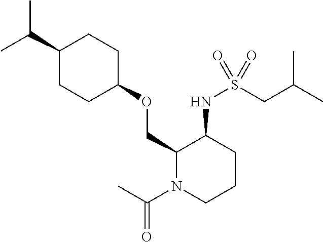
C(C1CCC(OCC2N(C(C)=O)CCCC2NS(CC(C)C)(=O)=O)CC1)(C)C
